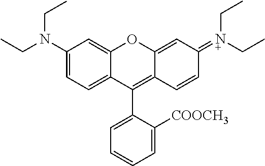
C1(N(CC)CC)=CC=C2C(=C1)OC1=CC(=[N+](CC)CC)C=CC1=C2C1=CC=CC=C1[COOCH3]
